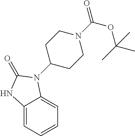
C12=CC=CC=C1N(C1CCN(C(OC(C)(C)C)=O)CC1)C(=O)N2
